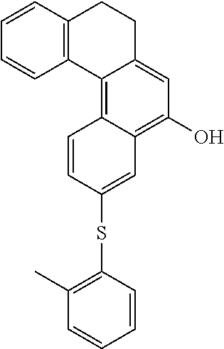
C1=CC2=C(C=C1)C1=C3C(=C(O)C=C1CC2)C=C(SC1=C(C)C=CC=C1)C=C3
